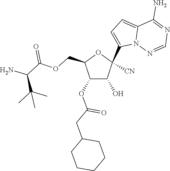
C1(O)C(OC(CC2CCCCC2)=O)C(COC(C(C(C)(C)C)N)=O)OC1([CN])C1=CC=C2C(N)=NC=NN12
